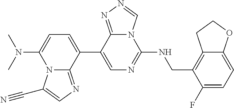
C1(C2=CC=C(N(C)C)N3C2=NC=C3C#N)=CN=C(NCC2=C3C(=CC=C2F)OCC3)N2C1=NN=C2
